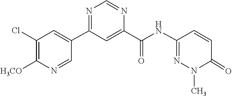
N1(C)N=C(NC(C2=CC(C3=CC(Cl)=C([H3CO])N=C3)=NC=N2)=O)C=CC1=O
